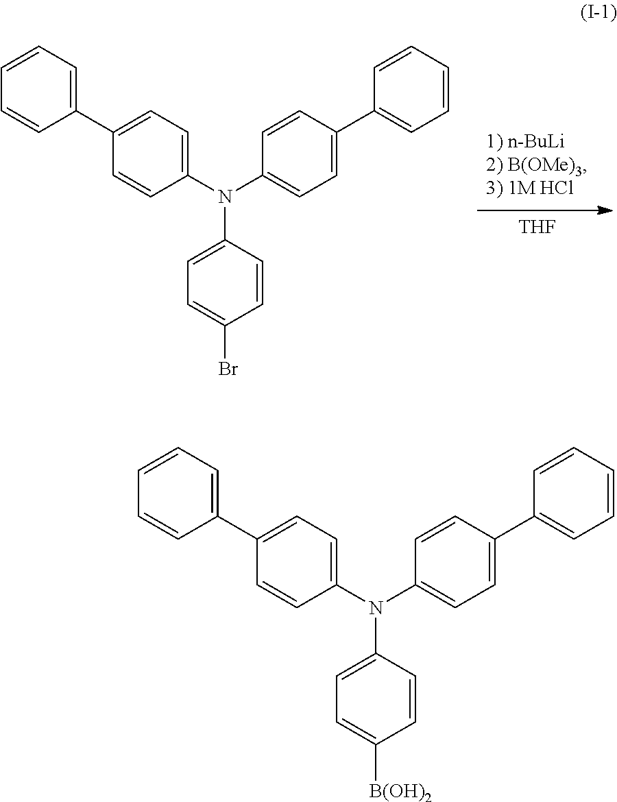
[THF].C1(N(C2=CC=C(C3=CC=CC=C3)C=C2)C2=CC=C(Br)C=C2)=CC=C(C2=CC=CC=C2)C=C1.C1(N(C2=CC=C(C3=CC=CC=C3)C=C2)C2=CC=C([B(OH)2])C=C2)=CC=C(C2=CC=CC=C2)C=C1
